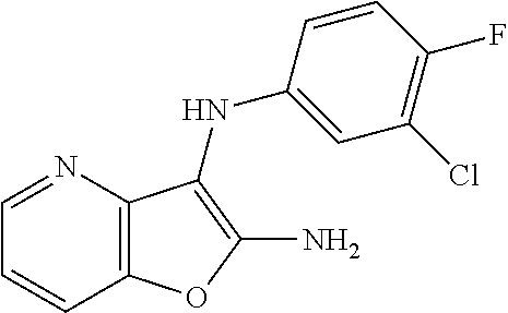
C12=C(C(NC3=CC(Cl)=C(F)C=C3)=C(N)O1)N=CC=C2
